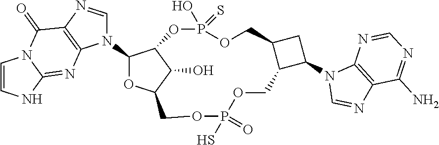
C1(N2C=NC3=C2N=C2N(C3=O)C=CN2)OC2C(O)C1OP(=S)(O)OCC1C(C(N3C=NC4=C3N=CN=C4N)C1)COP(=O)(S)OC2
